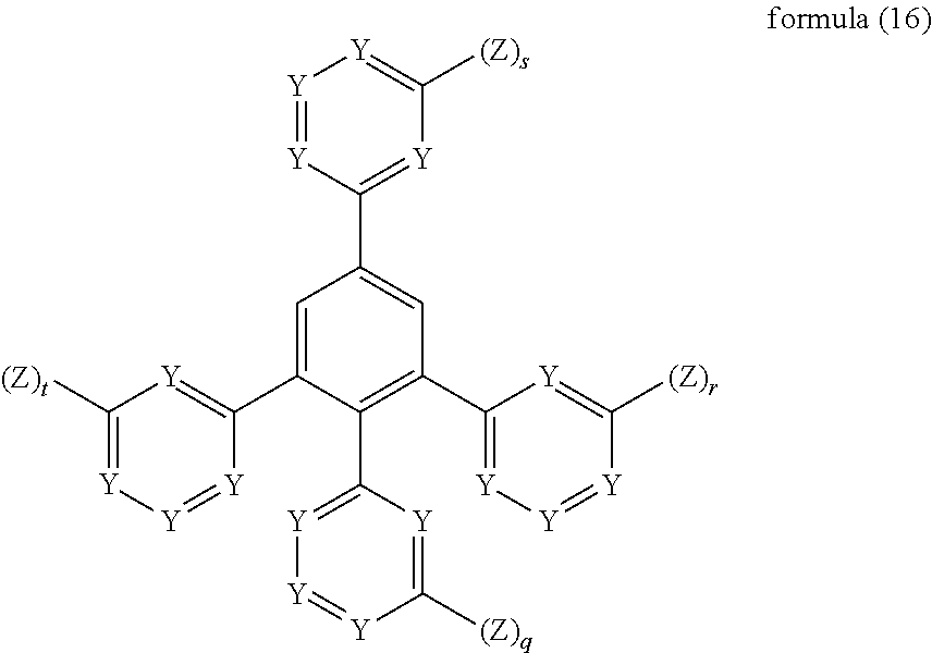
C1=C(C2=[Y]C([(Z)t])=[Y][Y]=[Y]2)C(C2=[Y][Y]=[Y]C([(Z)q])=[Y]2)=C(C2=[Y][Y]=[Y]C([(Z)r])=[Y]2)C=C1C1=[Y]C([(Z)s])=[Y][Y]=[Y]1
